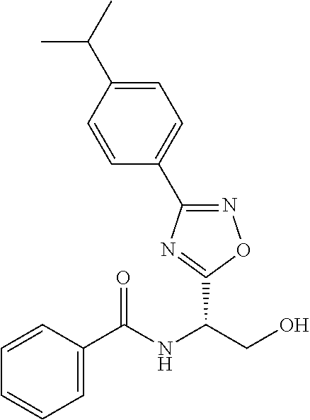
C1=C(C(=O)NC(CO)C2=NC(C3=CC=C(C(C)C)C=C3)=NO2)C=CC=C1
